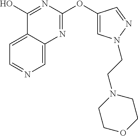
C12=CC=NC=C1N=C(OC1=CN(CCN3CCOCC3)N=C1)N=C2O
